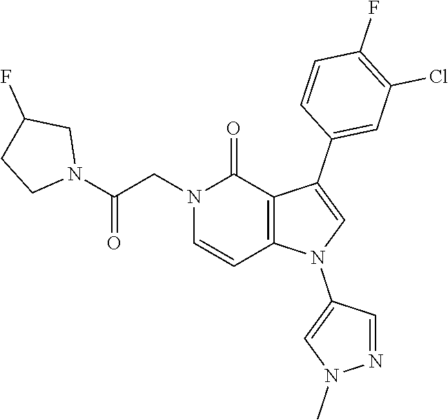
C1(F)=C(Cl)C=C(C2=CN(C3=CN(C)N=C3)C3=C2C(=O)N(CC(N2CC(F)CC2)=O)C=C3)C=C1
